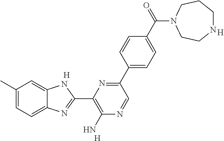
C1(C)=CC=C2C(=C1)NC(C1=C(N)N=CC(C3=CC=C(C(=O)N4CCNCCC4)C=C3)=N1)=N2.[H].[H].[H]
